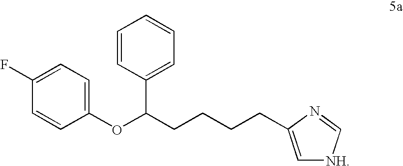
O(C(CCCCC1=C[NH]C=N1)C1=CC=CC=C1)C1=CC=C(F)C=C1
